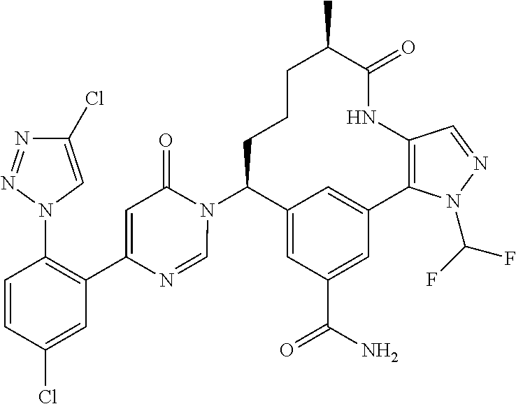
C12=CC(C(N)=O)=CC(=C1)C1=C(NC(=O)C(C)CCCC2N2C(=O)C=C(C3=C(N4C=C(Cl)N=N4)C=CC(Cl)=C3)N=C2)C=NN1C(F)F
